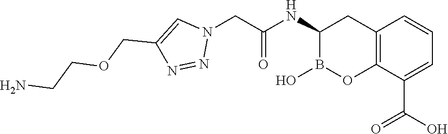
C12=C(C(C(O)=O)=CC=C1)OB(O)C(NC(=O)CN1C=C(COCCN)N=N1)C2
